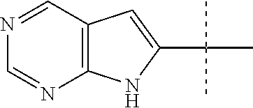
C12=C(C=NC=N1)C=C(C(C)(C)C)N2
